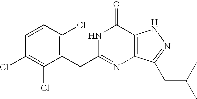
C1(Cl)=C(CC2=NC3=C(C(=O)N2)NN=C3CC(C)C)C(Cl)=C(Cl)C=C1
